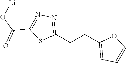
C1(CCC2=CC=CO2)=NN=C(C(O[Li])=O)S1
